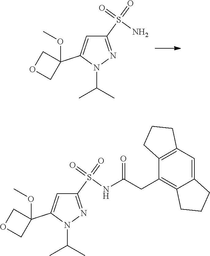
N1(C(C)C)N=C(S(N)(=O)=O)C=C1C1(OC)COC1.N1(C(C)C)N=C(S(NC(CC2=C3C(=CC4=C2CCC4)CCC3)=O)(=O)=O)C=C1C1(OC)COC1
